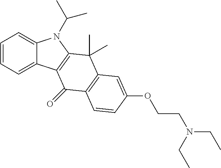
C1=CC=C2C(=C1)N(C(C)C)C1=C2C(=O)C2=C(C1(C)C)C=C(OCCN(CC)CC)C=C2
